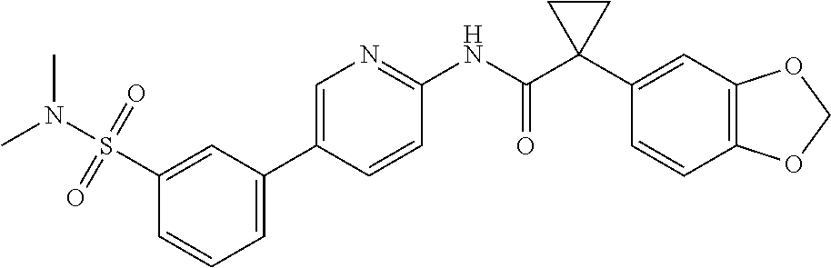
C1=C(C2=CC=CC(S(N(C)C)(=O)=O)=C2)C=CC(NC(C2(C3=CC4=C(C=C3)OCO4)CC2)=O)=N1
